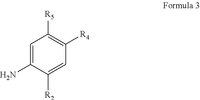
C1([R2])=CC([R4])=C([R5])C=C1N
